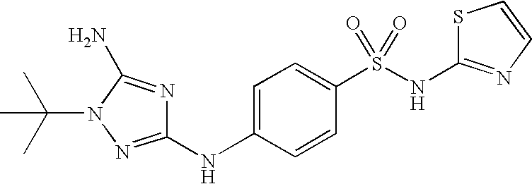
N1(C(C)(C)C)N=C(NC2=CC=C(S(NC3=NC=CS3)(=O)=O)C=C2)N=C1N
